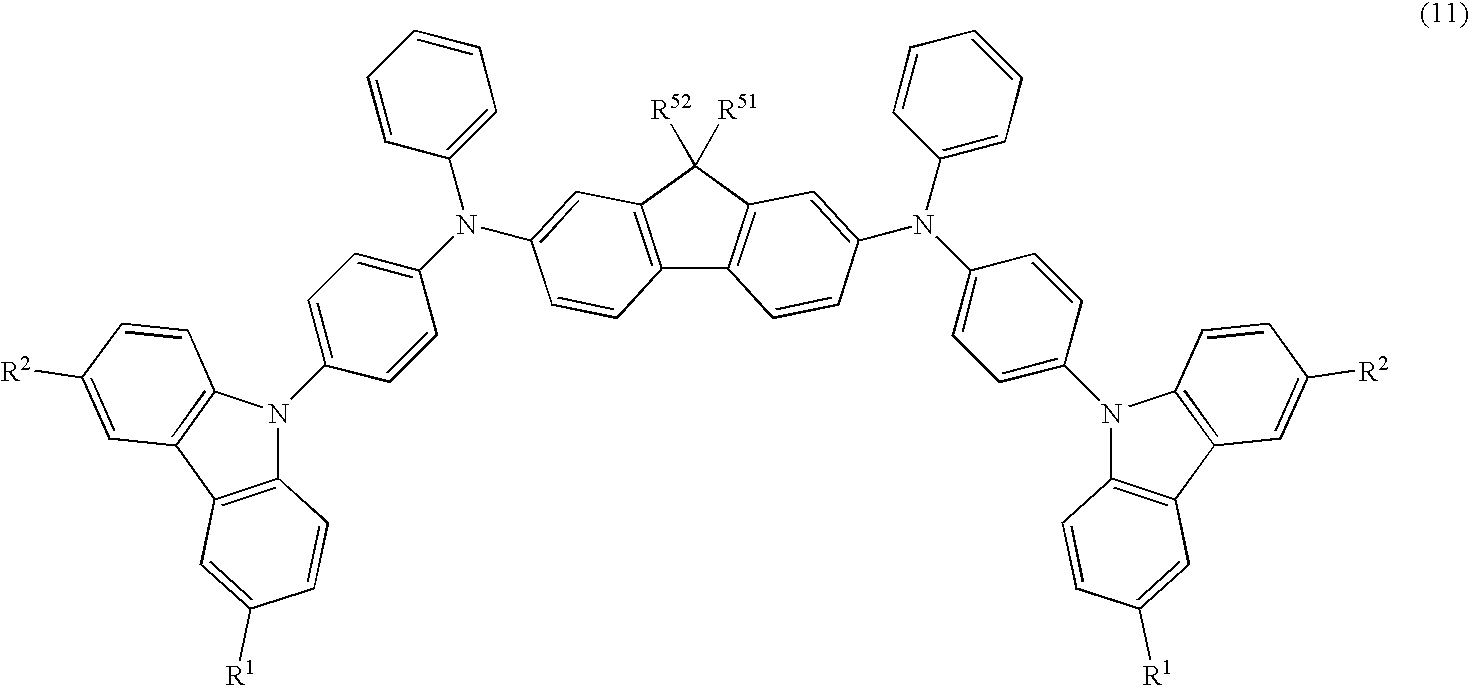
C12=C(C([R52])([R51])C3=C1C=CC(N(C1=CC=CC=C1)C1=CC=C(N4C5=C(C6=C4C=CC([R2])=C6)C=C([R1])C=C5)C=C1)=C3)C=C(N(C1=CC=CC=C1)C1=CC=C(N3C4=C(C5=C3C=CC([R2])=C5)C=C([R1])C=C4)C=C1)C=C2
